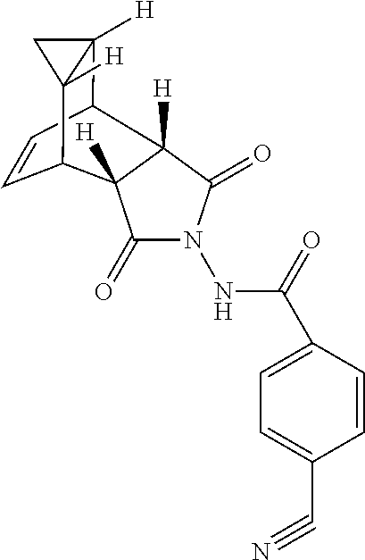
C1C2([H])C3C=CC(C12[H])C1([H])C(=O)N(NC(=O)C2=CC=C(C#N)C=C2)C(=O)C31[H]
